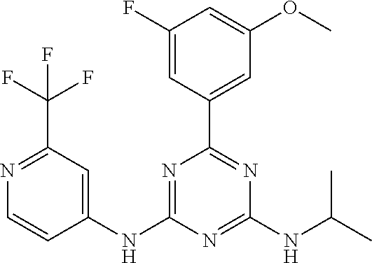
C1(F)=CC(C2=NC(NC(C)C)=NC(NC3=CC(C(F)(F)F)=NC=C3)=N2)=CC(OC)=C1
